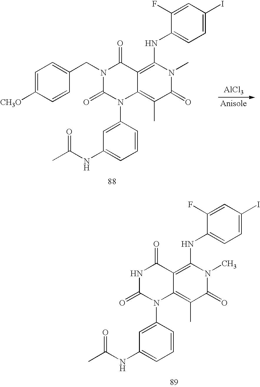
C1=CC(N2C(=O)NC(=O)C3=C(NC4=CC=C(I)C=C4F)N(C)C(=O)C(C)=C23)=CC(NC(C)=O)=C1.C1=CC(N2C(=O)N(CC3=CC=C([CH3O])C=C3)C(=O)C3=C(NC4=CC=C(I)C=C4F)N(C)C(=O)C(C)=C23)=CC(NC(C)=O)=C1.[AlCl3]
